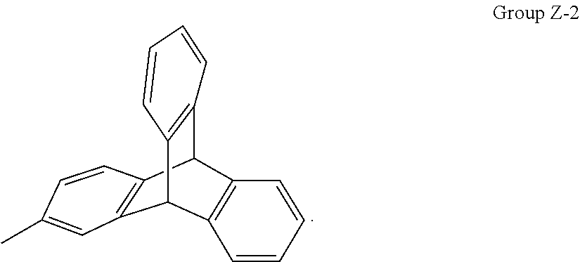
C12=C(C3C4=C(C1C1=C3C=CC=C1)C=CC=C4)C=CC(C)=C2
